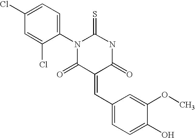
S=C1N(C2=CC=C(Cl)C=C2Cl)C(=O)C(=CC2=CC=C(O)C(OC)=C2)C(=O)N1
